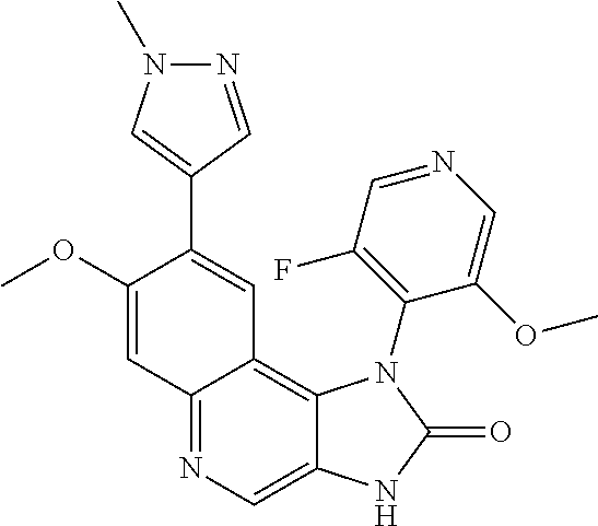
N1=CC(C2=CC3=C4C(=CN=C3C=C2OC)NC(=O)N4C2=C(F)C=NC=C2OC)=CN1C
